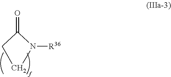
C1N([R36])C(=O)C1
